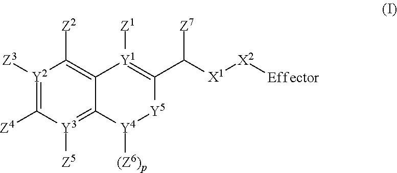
[Y2]1([Z3])=C([Z4])[Y3]([Z5])=C2C(=C1[Z2])[Y1]([Z1])=C(C([X1][X2][Effector])[Z7])[Y5][Y4]2[(Z6)p]
